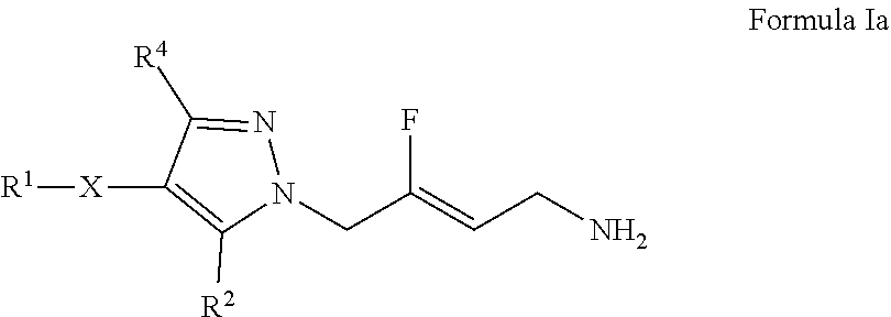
[X](C1=C([R2])N(CC(=CCN)F)N=C1[R4])[R1]
